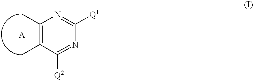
C1(C)=C(C)C([Q2])=NC([Q1])=N1.[A]
